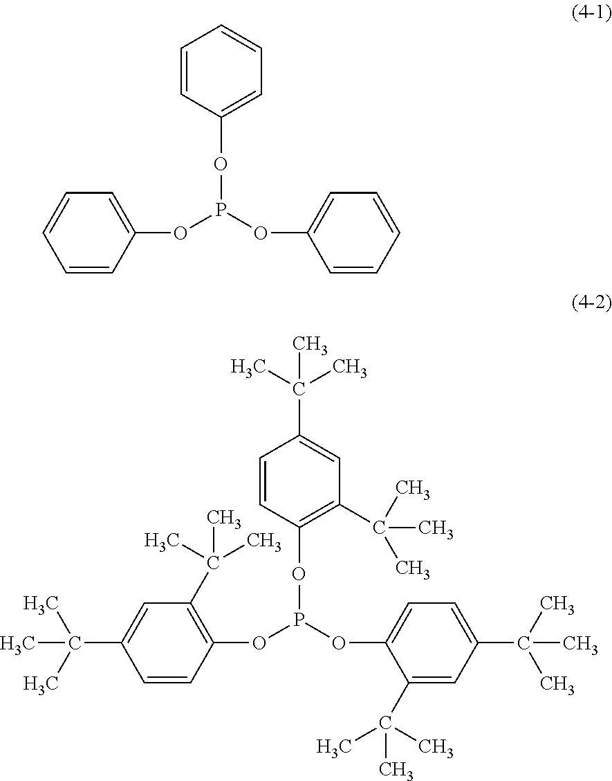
O(P(OC1=CC=CC=C1)OC1=CC=CC=C1)C1=CC=CC=C1.O(P(OC1=CC=C(C(C)(C)C)C=C1C(C)(C)C)OC1=C(C(C)(C)C)C=C(C(C)(C)C)C=C1)C1=C(C(C)(C)C)C=C(C(C)(C)C)C=C1
